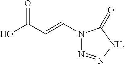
N1(C=CC(=O)O)N=N[NH]C1=O
